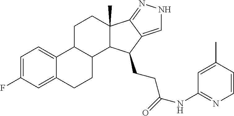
C1=C(F)C=C2C(=C1)C1C(CC2)C2C(C)(CC1)C1=NNC=C1C2CCC(NC1=NC=CC(C)=C1)=O
